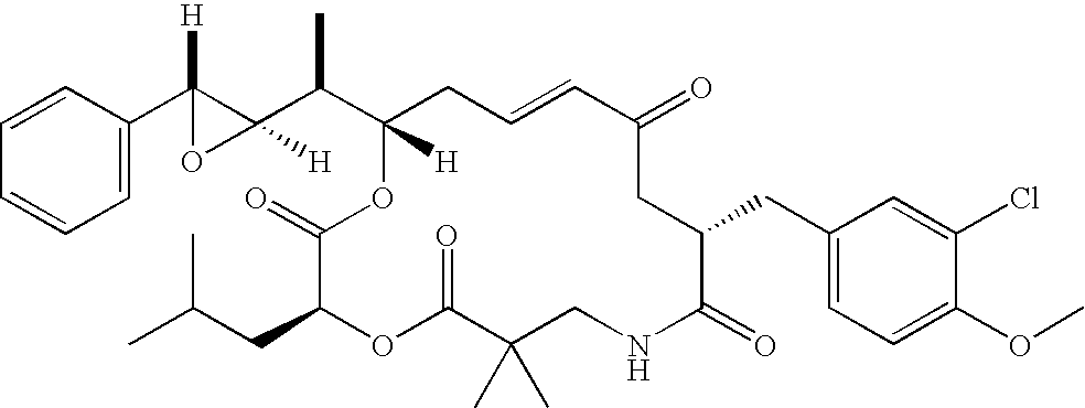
C1=CC(C2([H])C(C(C3([H])CC=CC(=O)CC(CC4=CC=C(OC)C(Cl)=C4)C(=O)NCC(C)(C)C(=O)OC(CC(C)C)C(=O)O3)C)([H])O2)=CC=C1
